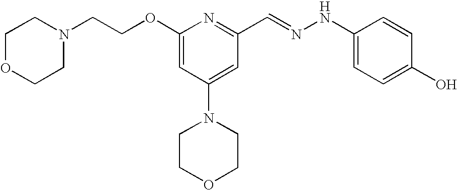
C(COC1=CC(N2CCOCC2)=CC(C=NNC2=CC=C(O)C=C2)=N1)N1CCOCC1
